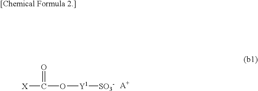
[X]C(O[Y1][SO3-])=O
